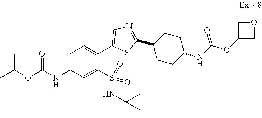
CC(OC(NC1=CC=C(C2=CN=C(C3CCC(NC(OC4COC4)=O)CC3)S2)C(S(=O)(=O)NC(C)(C)C)=C1)=O)C
